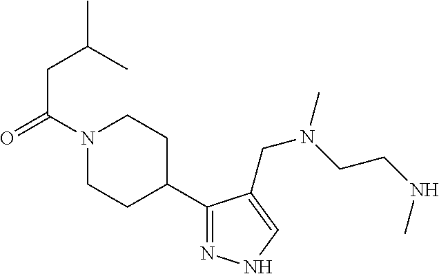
C(C(C)C)C(N1CCC(C2=NNC=C2CN(CCNC)C)CC1)=O
